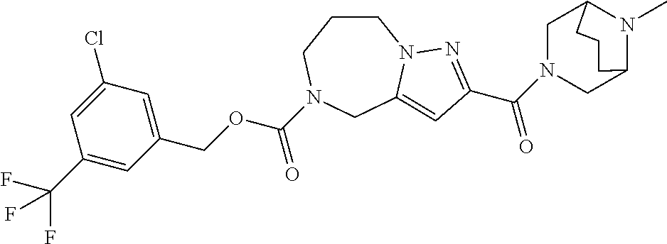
C1CCN(C(OCC2=CC(Cl)=CC(C(F)(F)F)=C2)=O)CC2=CC(C(N3CC4N(C)C(C3)CCC4)=O)=NN12
